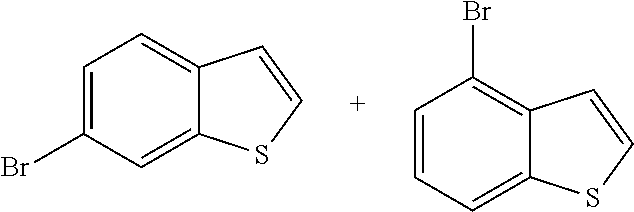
C1=C(Br)C=C2C(=C1)C=CS2.C1=CC=C2C(=C1Br)C=CS2
